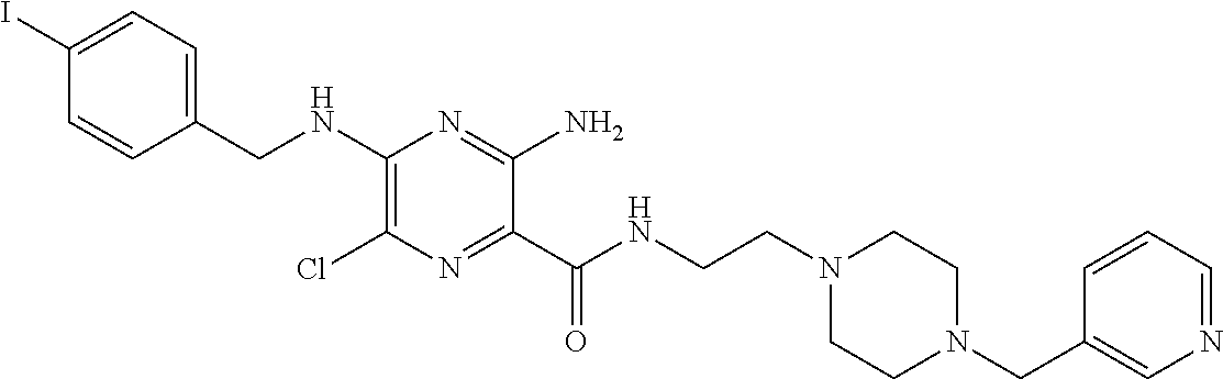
C1=C(I)C=CC(CNC2=C(Cl)N=C(C(NCCN3CCN(CC4=CN=CC=C4)CC3)=O)C(N)=N2)=C1
